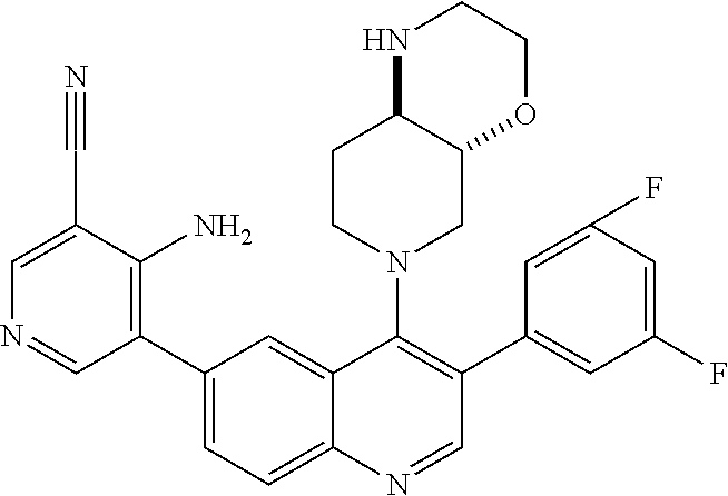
C1(C2=CC=C3C(=C2)C(N2CC4C(CC2)NCCO4)=C(C2=CC(F)=CC(F)=C2)C=N3)=C(N)C(C#N)=CN=C1
